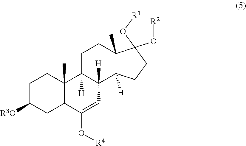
C1C([R3O])CC2C(C)(C1)C1([H])C([H])(C3([H])C(C)(CC1)C(O[R2])(O[R1])CC3)C=C2O[R4]
